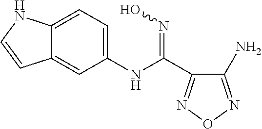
C1(N)=NON=C1C(NC1=CC=C2C(=C1)C=CN2)=NO
